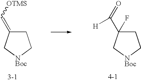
C1C(=C[OTMS])C[NBoc]C1.C1C(F)(C([H])=O)C[NBoc]C1
